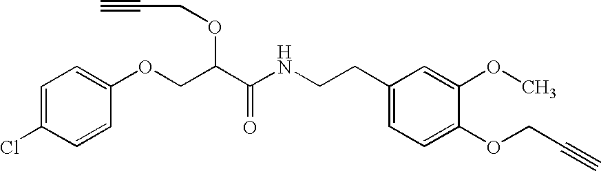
C1=C(Cl)C=CC(OCC(C(NCCC2=CC=C(OCC#C)C(OC)=C2)=O)OCC#C)=C1
